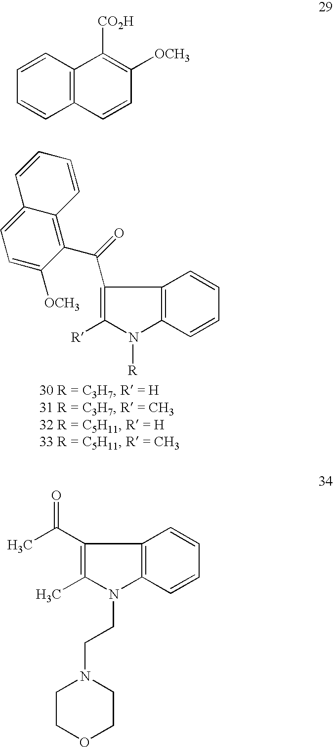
C12=C(C=CC=C1)N([R])C([R])=C2C(C1=C2C(=CC=C1[OCH3])C=CC=C2)=O.C1=CC=CC2=C1C([CO2H])=C([OCH3])C=C2.C12=C(C=CC=C1)N(CCN1CCOCC1)C(C)=C2C(C)=O
